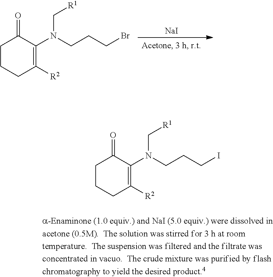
C1CCC([R2])=C(N(CCCBr)C[R1])C1=O.[NaI].C1CCC([R2])=C(N(CCCI)C[R1])C1=O
